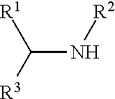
[R1]C([R3])N[R2]
